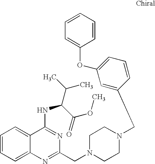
C1=CC=C2C(=C1)C(NC(C(OC)=O)C(C)C)=NC(CN1CCN(CC3=CC(OC4=CC=CC=C4)=CC=C3)CC1)=N2
